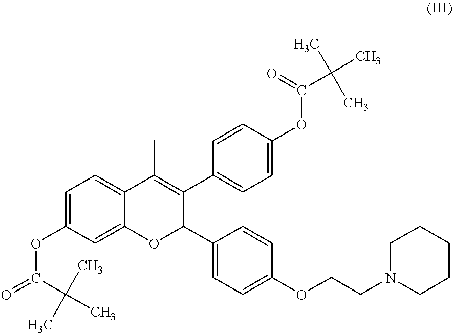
C1=C(OC(=O)C(C)(C)C)C=C2C(=C1)C(C)=C(C1=CC=C(OC(=O)C(C)(C)C)C=C1)C(C1=CC=C(OCCN3CCCCC3)C=C1)O2
